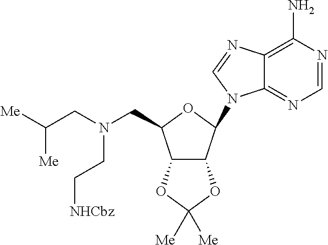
C12=NC=NC(N)=C1N=CN2C1C2C(C(CN(CC([Me])[Me])CC[NHCbz])O1)OC([Me])([Me])O2
